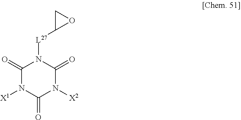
C1(=O)N([X1])C(=O)N([X2])C(=O)N1[L27]C1OC1
